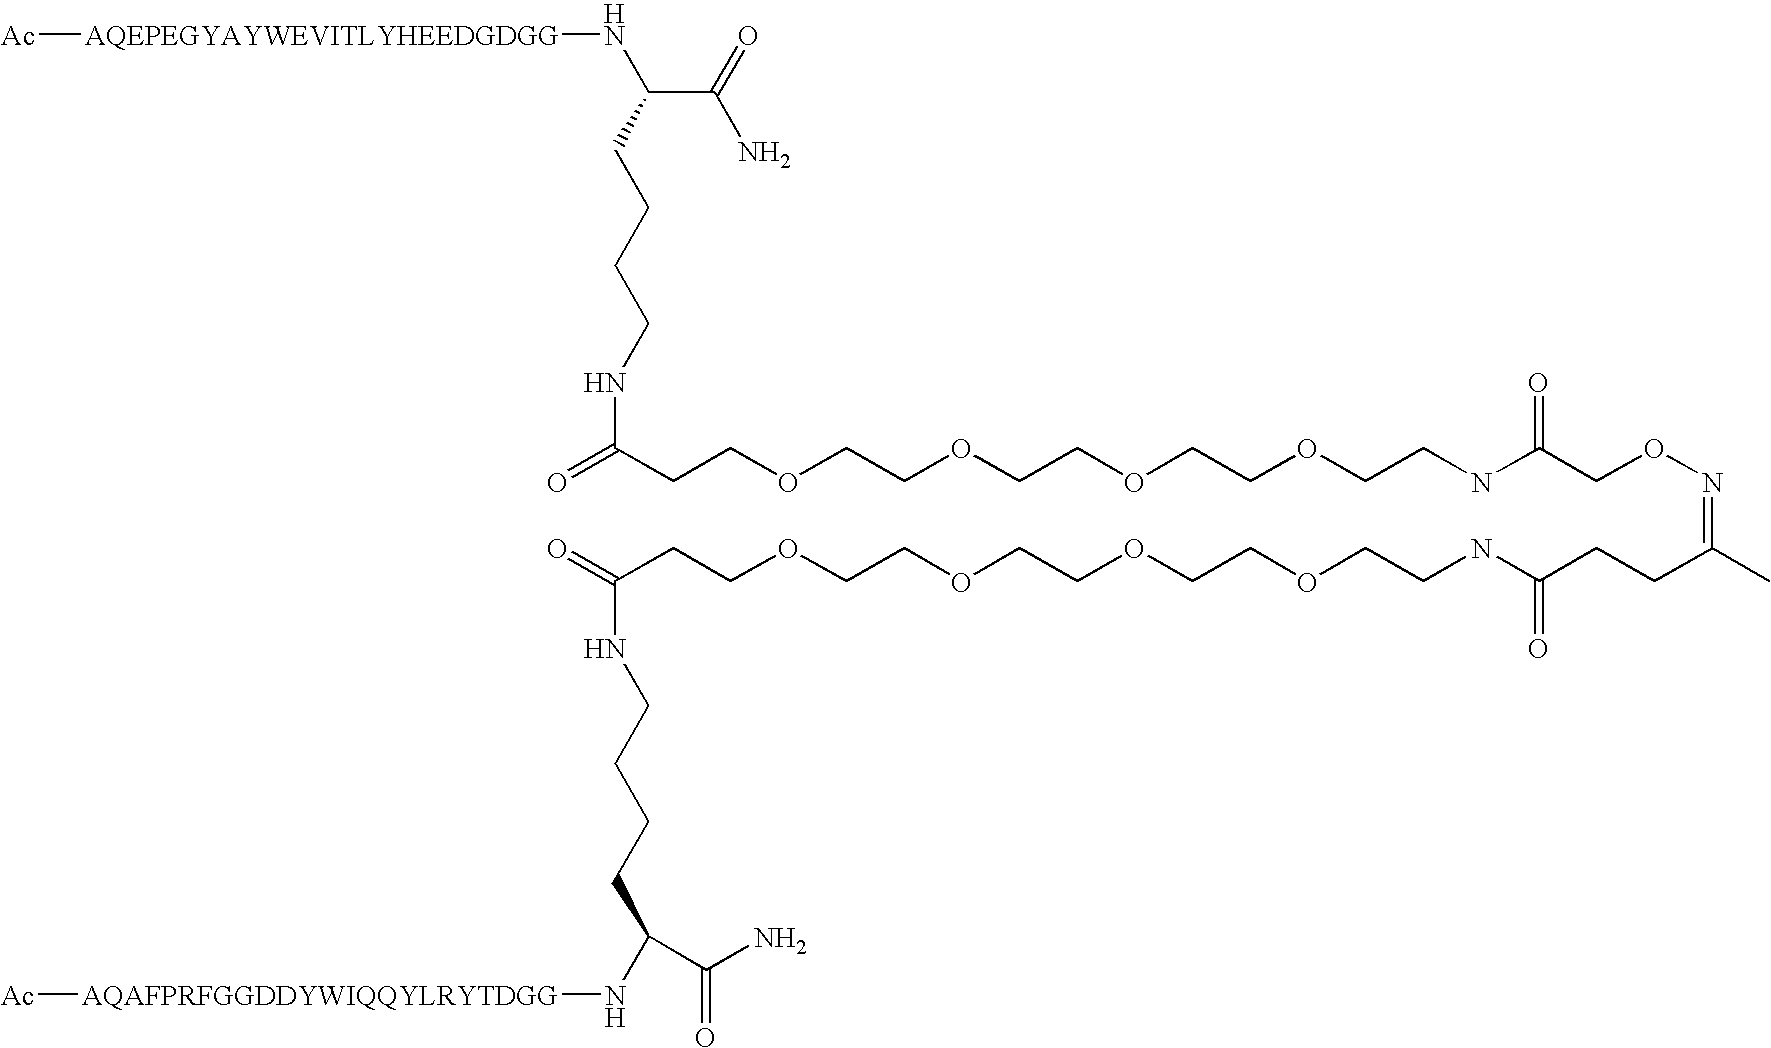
[Ac][AQEPEGYAYWEVITLYHEEDGDGG]NC(C(=O)N)CCCCNC(=O)CCOCCOCCOCCOCCNC(CON=C(C)CCC(NCCOCCOCCOCCOCCC(NCCCCC(N[AQAFPRFGGDDYWIQQYLRYTDGG][Ac])C(N)=O)=O)=O)=O
